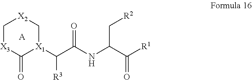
[X3]1C[X2]C[X1](C(C(=O)NC(C[R2])C([R1])=O)[R3])C1=O.[A]
